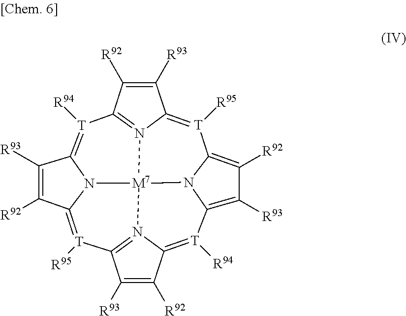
C12=N3C(=[T]([R94])C4=C([R93])C([R92])=C5N4[M7]34N3=C(C([R92])=C([R93])C3=[T]5[R95])[T]([R94])=C3C([R93])=C([R92])C(=[T]1[R95])N34)C([R92])=C2[R93]
